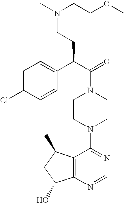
C(N1CCN(C2=NC=NC3=C2C(C)CC3O)CC1)(C(C1=CC=C(Cl)C=C1)CCN(C)CCOC)=O
